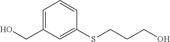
C1=C(CO)C=C(SCCCO)C=C1
